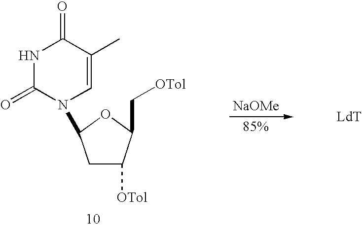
C1C([OTol])C(C[OTol])OC1N1C(=O)NC(=O)C(C)=C1.[NaOMe].[LdT]
